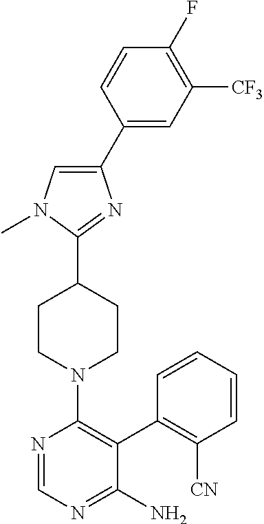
C1(C2=CC([CF3])=C(F)C=C2)=CN(C)C(C2CCN(C3=C(C4=C([CN])C=CC=C4)C(N)=NC=N3)CC2)=N1
